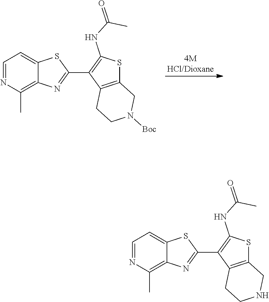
C1=NC(C)=C2C(=C1)SC(C1=C(NC(C)=O)SC3=C1CCN([Boc])C3)=N2.C1=NC(C)=C2C(=C1)SC(C1=C(NC(C)=O)SC3=C1CCNC3)=N2
